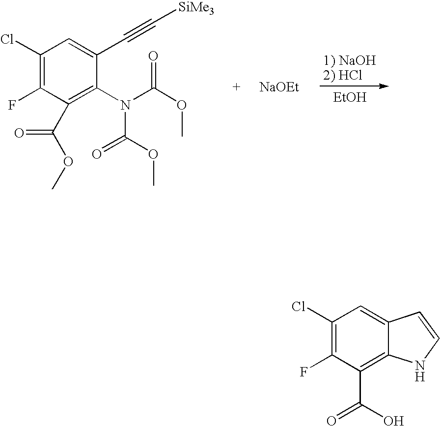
[EtOH].C1(Cl)=C(F)C(C(OC)=O)=C(N(C(OC)=O)C(OC)=O)C(C#C[SiMe3])=C1.[NaOEt].C12=CC(Cl)=C(F)C(C(O)=O)=C1NC=C2
